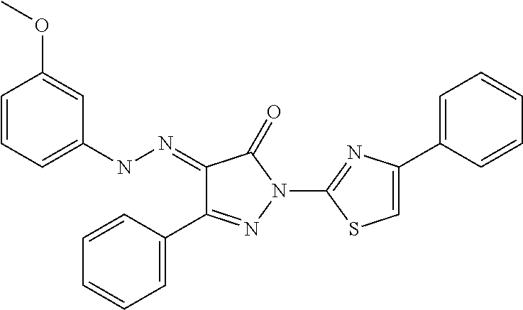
N(C1=CC=CC(OC)=C1)N=C1C(C2=CC=CC=C2)=NN(C2=NC(C3=CC=CC=C3)=CS2)C1=O
